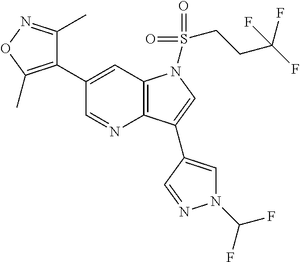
C12=C(C=C(C3=C(C)ON=C3C)C=N1)N(S(=O)(=O)CCC(F)(F)F)C=C2C1=CN(C(F)F)N=C1
